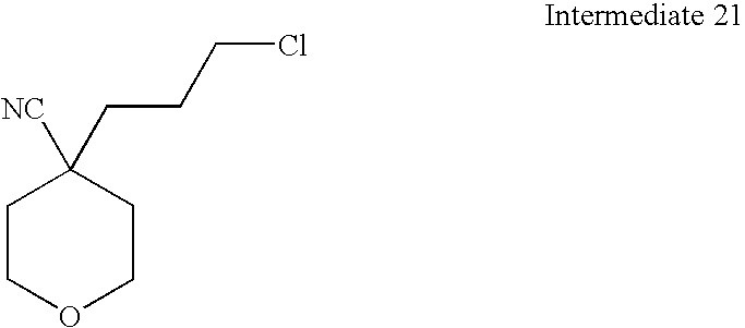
C1COCCC1([NC])CCCCl
